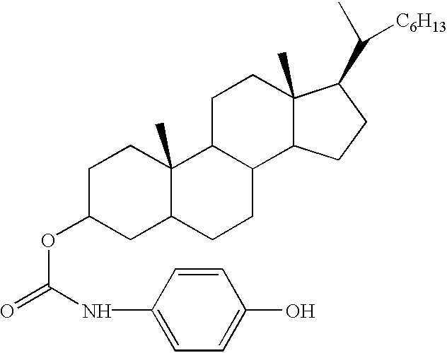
C1=CC(NC(=O)OC2CC3C(C)(CC2)C2C(CC3)C3C(C)(CC2)C(C(C)[C6H13])CC3)=CC=C1O
